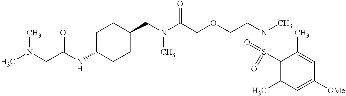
C(N(C(COCCN(C)S(=O)(C1=C(C)C=C([OMe])C=C1C)=O)=O)C)C1CCC(NC(CN(C)C)=O)CC1
